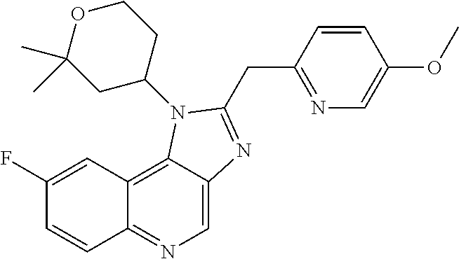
C1(F)=CC2=C3C(=CN=C2C=C1)N=C(CC1=NC=C(OC)C=C1)N3C1CCOC(C)(C)C1
